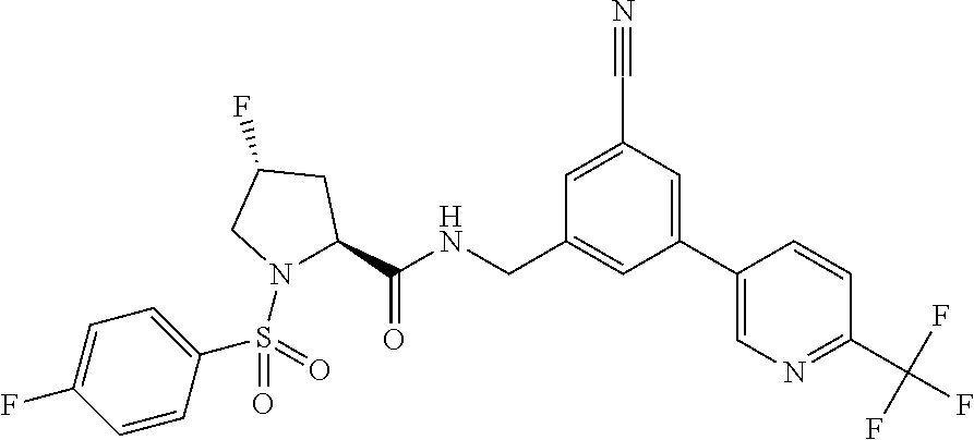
C1(C#N)=CC(CNC(C2N(S(=O)(=O)C3=CC=C(F)C=C3)CC(F)C2)=O)=CC(C2=CN=C(C(F)(F)F)C=C2)=C1
